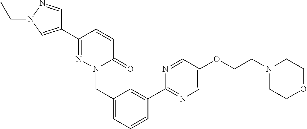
C1(C2=NN(CC3=CC=CC(C4=NC=C(OCCN5CCOCC5)C=N4)=C3)C(=O)C=C2)=CN(CC)N=C1
